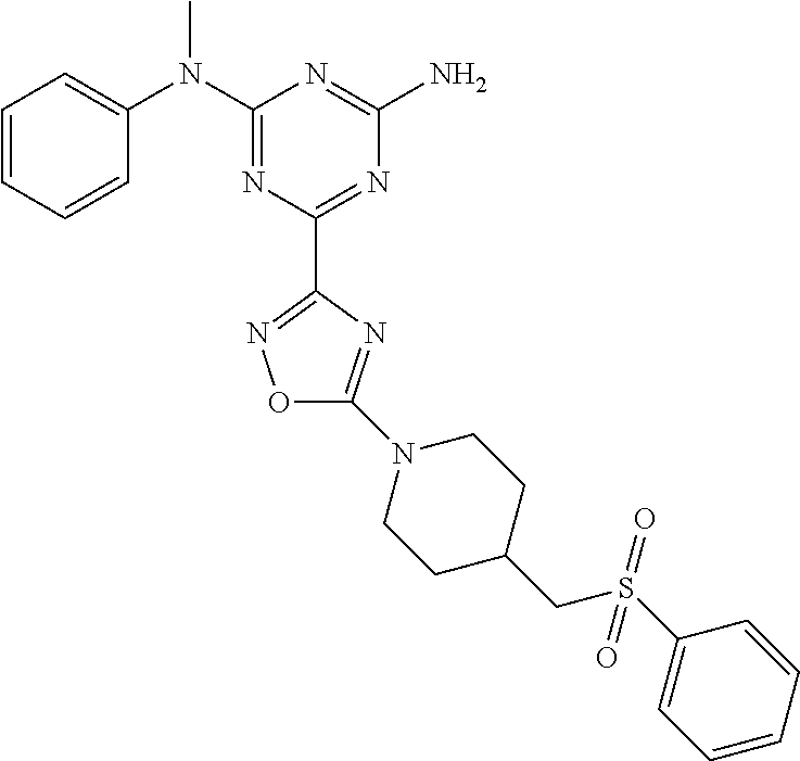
C1=CC=CC(N(C2=NC(C3=NOC(N4CCC(CS(C5=CC=CC=C5)(=O)=O)CC4)=N3)=NC(N)=N2)C)=C1
